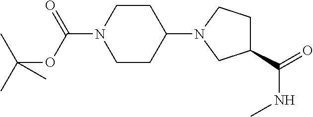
C1CC(N2CCC(C(=O)NC)C2)CCN1C(OC(C)(C)C)=O
